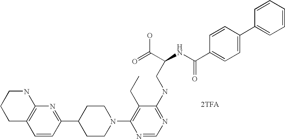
[2TFA].C1=CC(C2CCN(C3=C(CC)C(NCC(NC(C4=CC=C(C5=CC=CC=C5)C=C4)=O)C(=O)O)=NC=N3)CC2)=NC2=C1CCCN2
